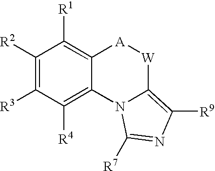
C1([R2])=C([R3])C([R4])=C2C(=C1[R1])[A][W]C1=C([R9])N=C([R7])N21
